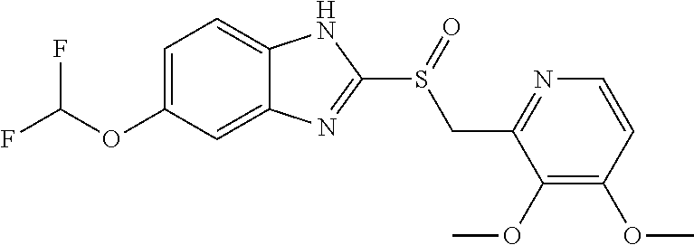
C1=C(OC(F)F)C=C2C(=C1)NC(S(=O)CC1=NC=CC(OC)=C1OC)=N2
